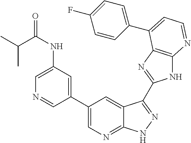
C1(C2=CN=C3C(=C2)C(C2=NC4=C(N2)N=CC=C4C2=CC=C(F)C=C2)=NN3)=CC(NC(=O)C(C)C)=CN=C1
